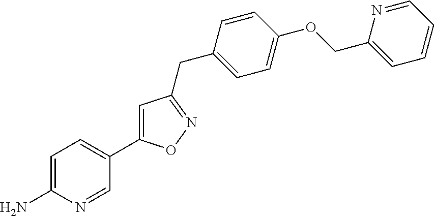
C1=C(N)N=CC(C2=CC(CC3=CC=C(OCC4=CC=CC=N4)C=C3)=NO2)=C1
